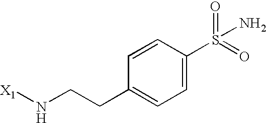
C1=CC(S(=O)(=O)N)=CC=C1CCN[X1]
